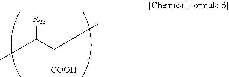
CC(C(C)[COOH])[R25]
